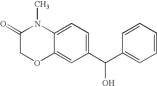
C12=CC(C(C3=CC=CC=C3)O)=CC=C1N(C)C(=O)CO2
